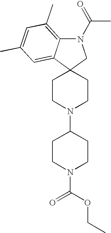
C1CN(C2CCN(C(OCC)=O)CC2)CCC12CN(C(C)=O)C1=C(C)C=C(C)C=C21
